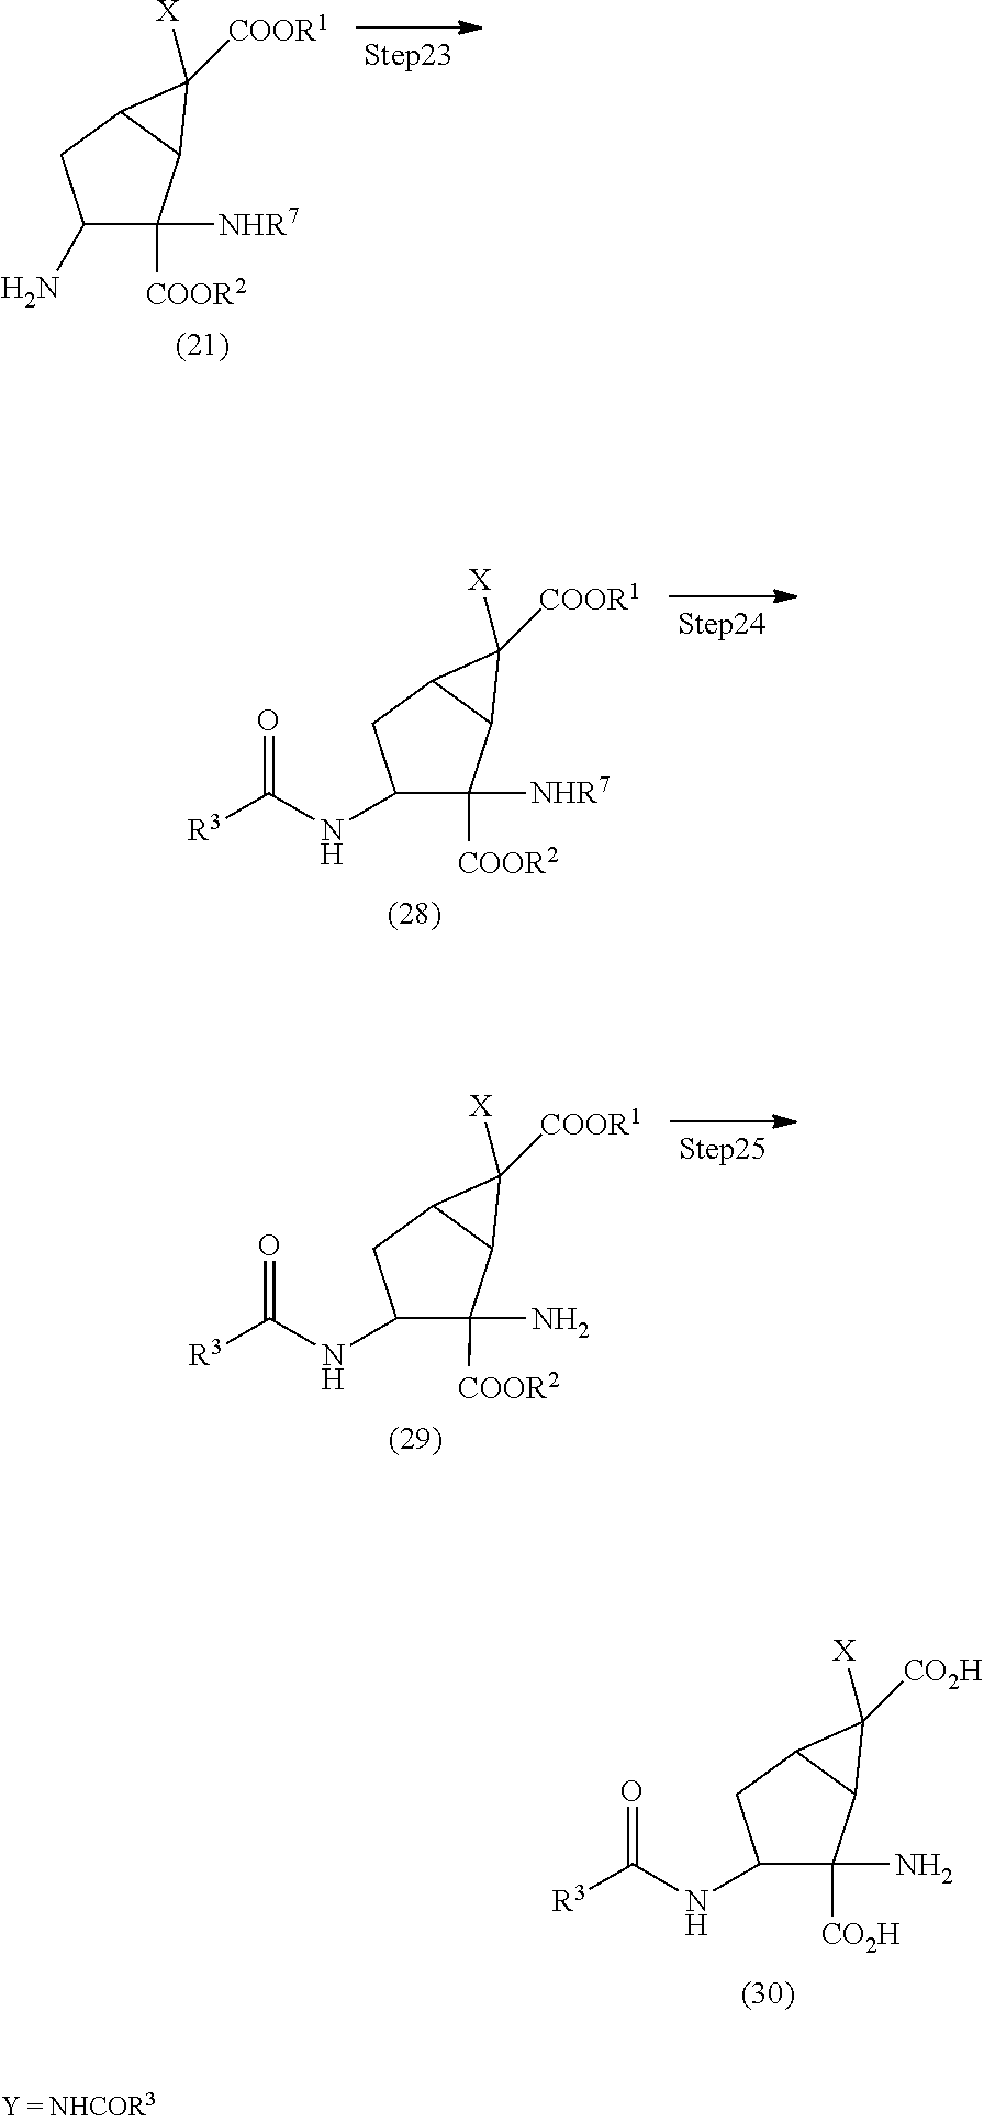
C1(N)C([COOR2])([NHR7])C2C(C1)C2([COOR1])[X].C1(NC([R3])=O)C([COOR2])([NHR7])C2C(C1)C2([COOR1])[X].C1(NC([R3])=O)C([COOR2])(N)C2C(C1)C2([COOR1])[X].C1(NC([R3])=O)C([CO2H])(N)C2C(C1)C2([CO2H])[X]
